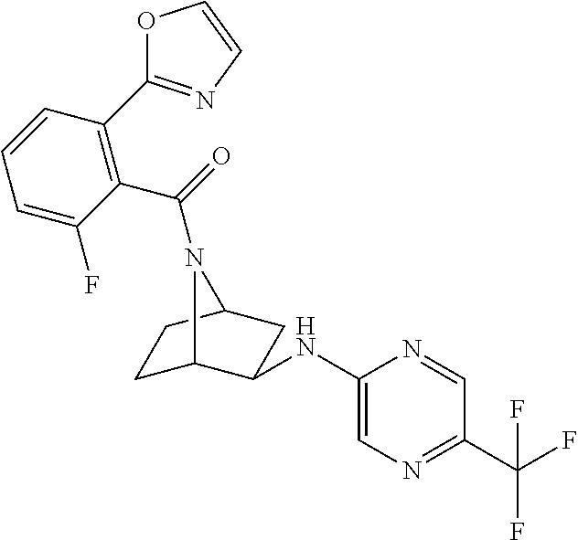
C1C2C(NC3=CN=C(C(F)(F)F)C=N3)CC(C1)N2C(C1=C(C2=NC=CO2)C=CC=C1F)=O
